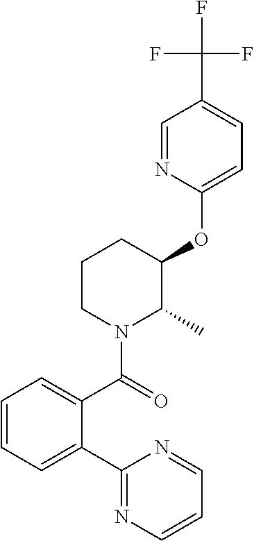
C1=CC=C(C2=NC=CC=N2)C(C(=O)N2C(C)C(OC3=CC=C(C(F)(F)F)C=N3)CCC2)=C1
